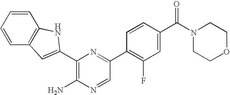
C1(N)=C(C2=CC3=C(C=CC=C3)N2)N=C(C2=C(F)C=C(C(N3CCOCC3)=O)C=C2)C=N1
